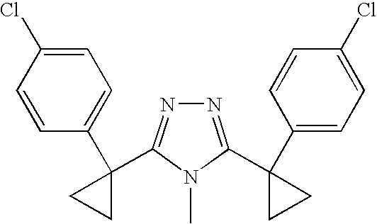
C1=C(Cl)C=CC(C2(C3=NN=C(C4(C5=CC=C(Cl)C=C5)CC4)N3C)CC2)=C1
